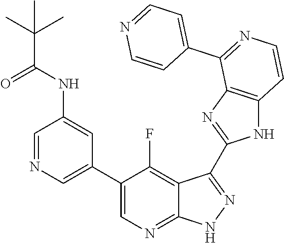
C1=NC=C(C2=CN=C3C(=C2F)C(C2=NC4=C(N2)C=CN=C4C2=CC=NC=C2)=N[N H]3)C=C1NC(C(C)(C)C)=O
